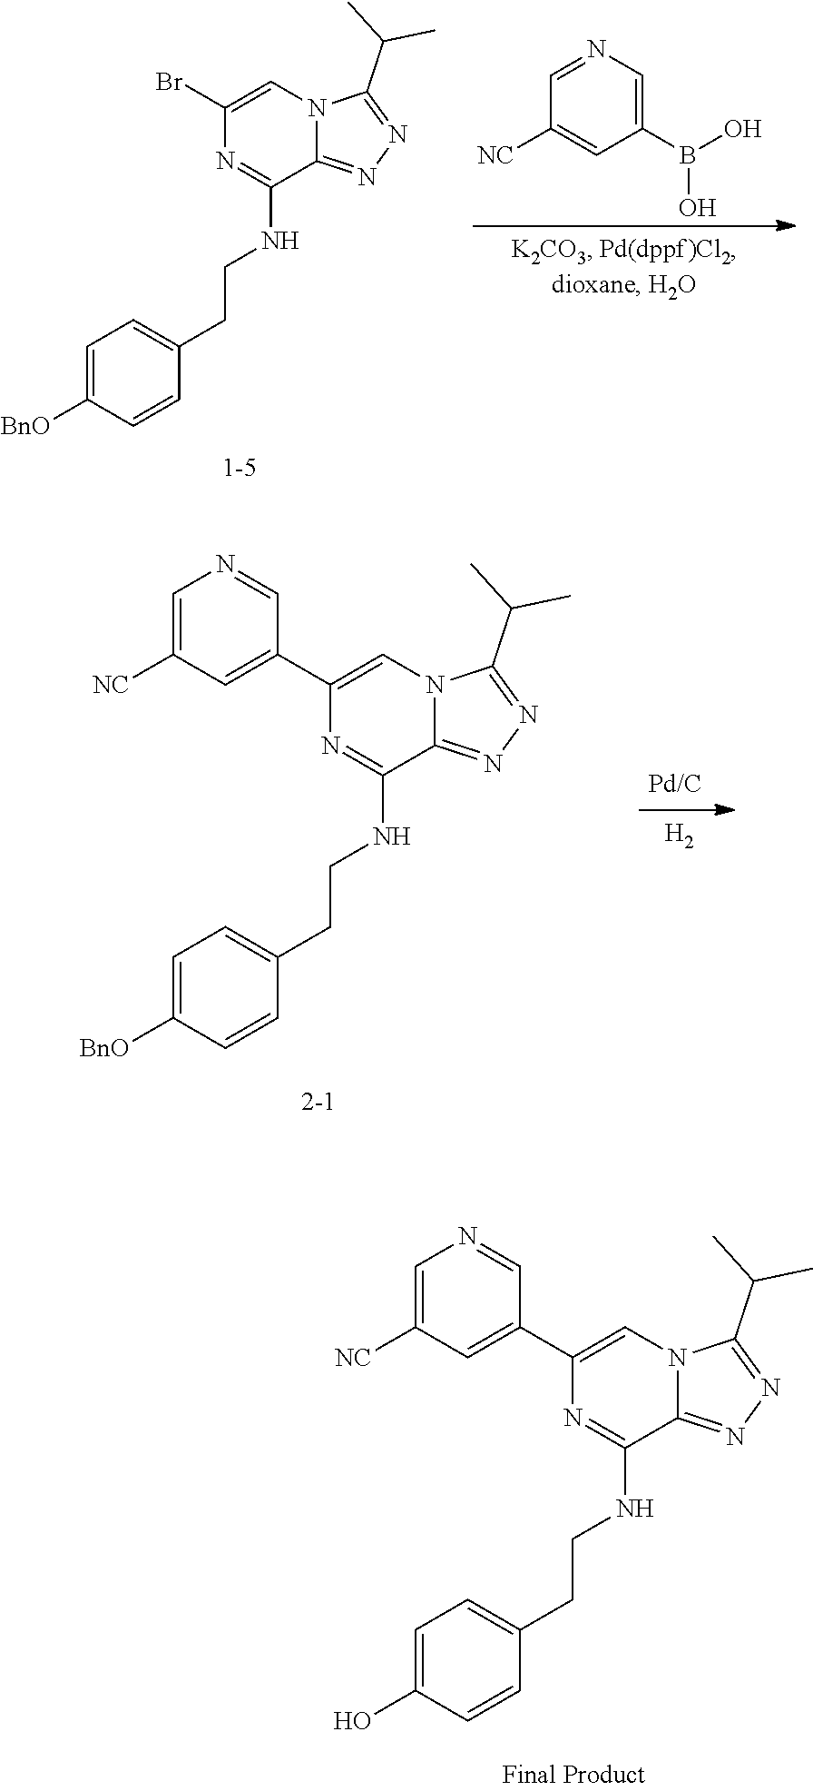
C1=C([BnO])C=CC(CCNC2=NC(C3=CC([NC])=CN=C3)=CN3C2=NN=C3C(C)C)=C1.[H2].C1=C(O)C=CC(CCNC2=NC(C3=CC([NC])=CN=C3)=CN3C2=NN=C3C(C)C)=C1.C1=C([BnO])C=CC(CCNC2=NC(Br)=CN3C2=NN=C3C(C)C)=C1.N1=CC([NC])=CC(B(O)O)=C1
